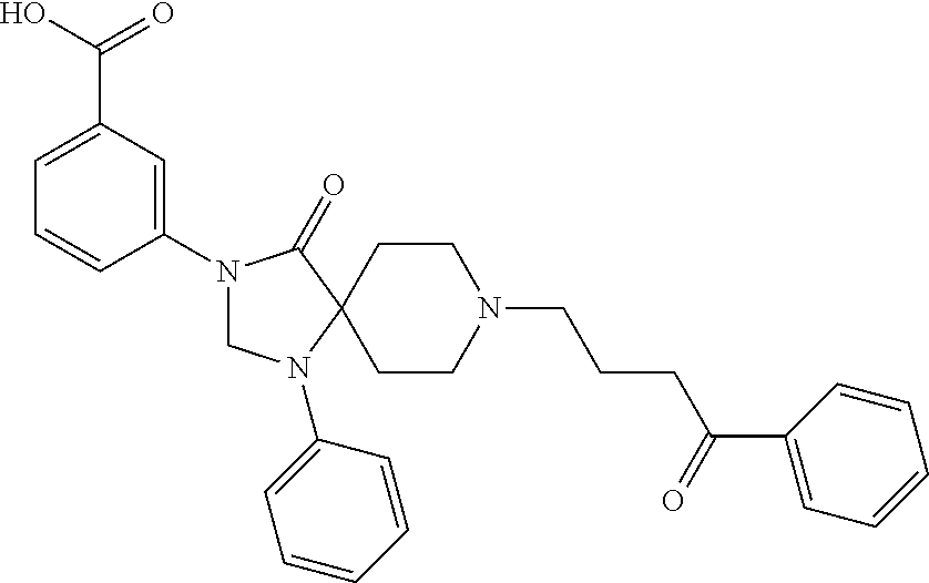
C1(N2CN(C3=CC=CC=C3)C3(C2=O)CCN(CCCC(=O)C2=CC=CC=C2)CC3)=CC(C(O)=O)=CC=C1
